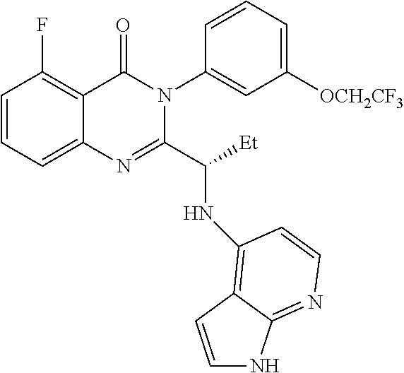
C1=CC=C2C(=C1F)C(=O)N(C1=CC([OCH2CF3])=CC=C1)C(C([Et])NC1=C3C(=NC=C1)NC=C3)=N2
